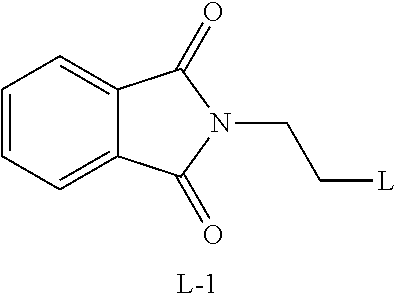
C1=CC=C2C(=C1)C(=O)N(CC[L])C2=O
